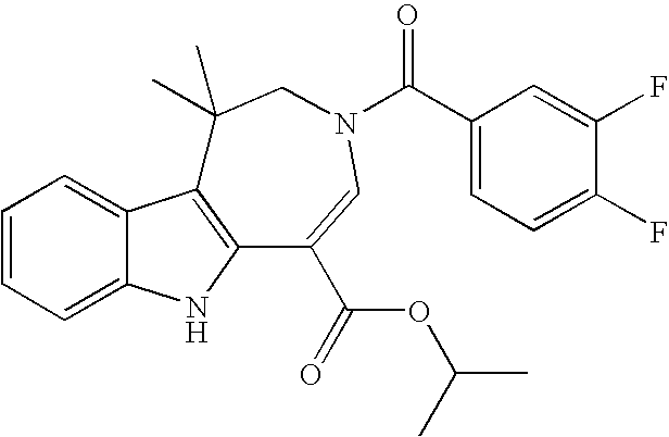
C1=CC=C2C(=C1)C1=C(N2)C(C(OC(C)C)=O)=CN(C(C2=CC=C(F)C(F)=C2)=O)CC1(C)C
